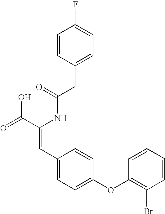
C(=O)(NC(C(=O)O)=CC1=CC=C(OC2=C(Br)C=CC=C2)C=C1)CC1=CC=C(F)C=C1
